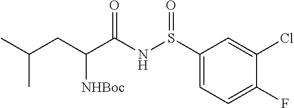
C1(S(NC(C(CC(C)C)[NHBoc])=O)=O)=CC=C(F)C(Cl)=C1
